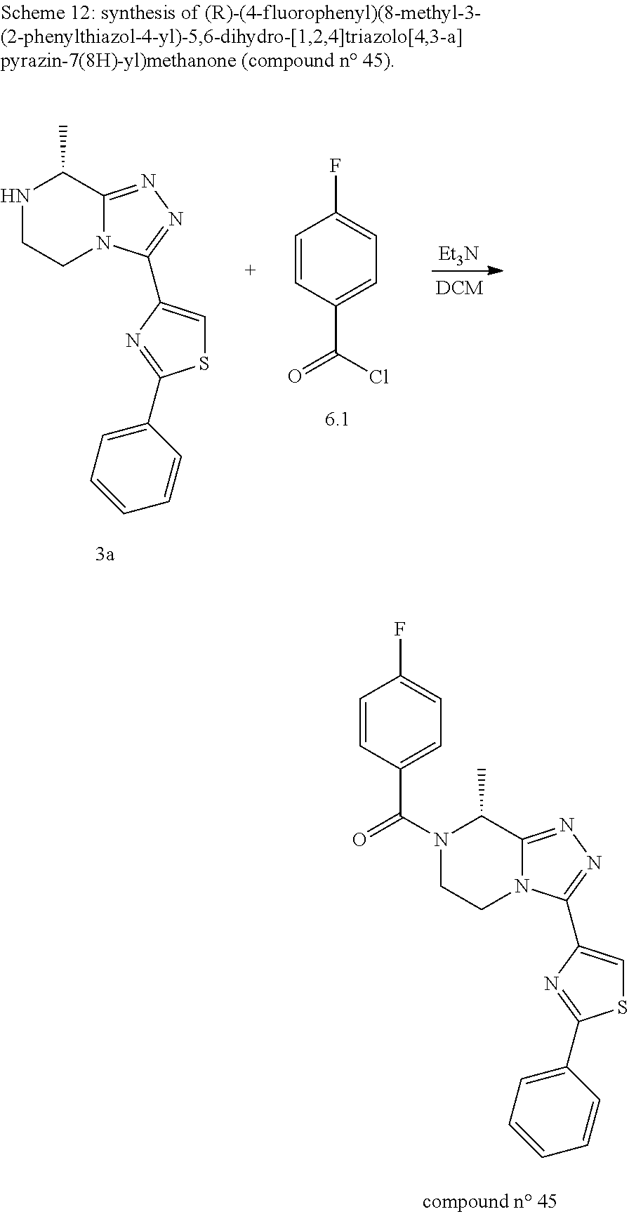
S1C=C(C2=NN=C3N2CCNC3C)N=C1C1=CC=CC=C1.C1=CC(C(Cl)=O)=CC=C1F.[Et3N].S1C=C(C2=NN=C3N2CCN(C(=O)C2=CC=C(F)C=C2)C3C)N=C1C1=CC=CC=C1
